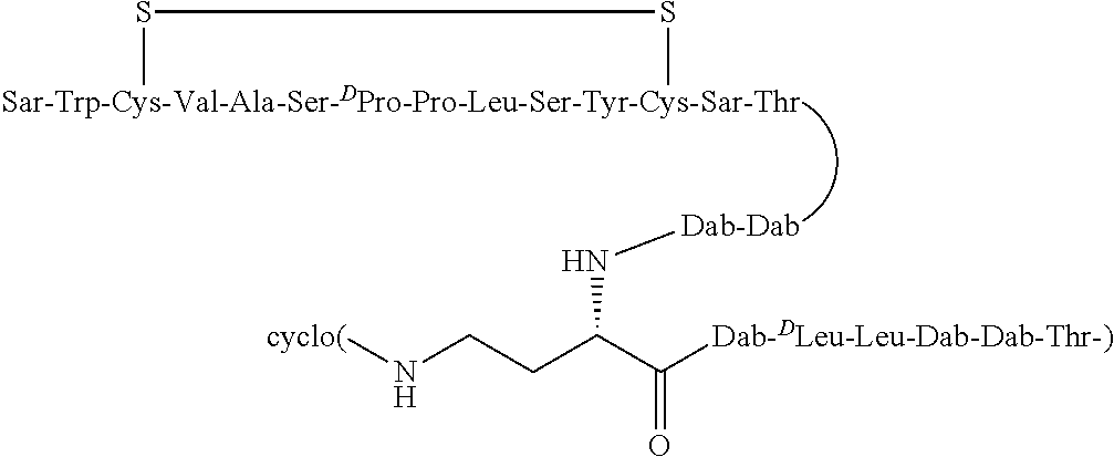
S(C)SC.N(C(CCN[cyclo(])C([Dab-DLeu-Leu-Dab-Dab-Thr-)])=O)[Dab-Dab]
